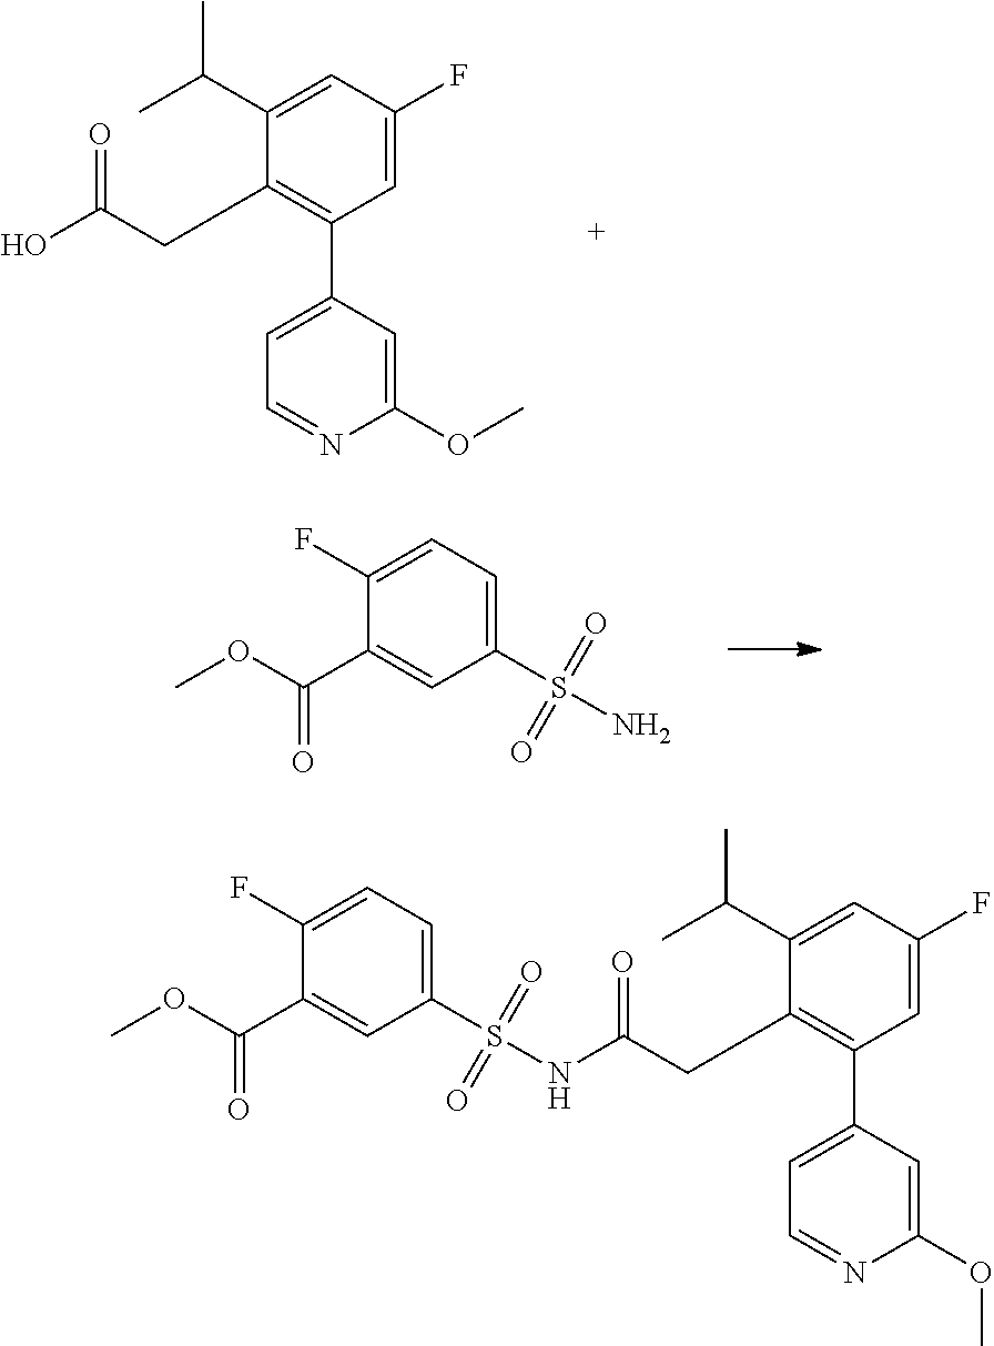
O(C)C1=CC(C2=C(CC(O)=O)C(C(C)C)=CC(F)=C2)=CC=N1.COC(C1=CC(S(=O)(=O)N)=CC=C1F)=O.COC(C1=CC(S(=O)(=O)NC(CC2=C(C3=CC=NC(OC)=C3)C=C(F)C=C2C(C)C)=O)=CC=C1F)=O
